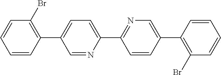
C1=NC(C2=NC=C(C3=C(Br)C=CC=C3)C=C2)=CC=C1C1=C(Br)C=CC=C1
